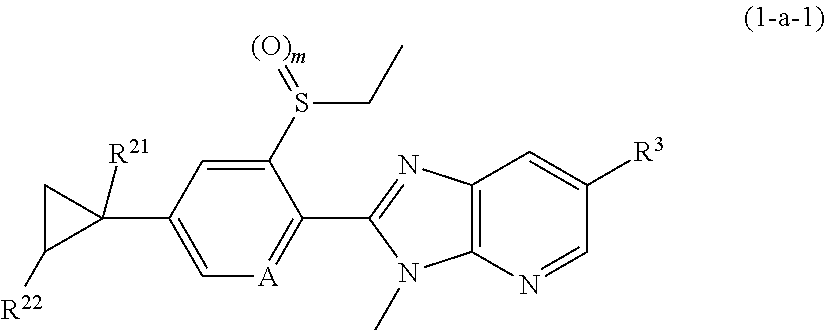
C1(S(=[(O)m])CC)=CC(C2([R21])CC2[R22])=C[A]=C1C1=NC2=C(N1C)N=CC([R3])=C2
